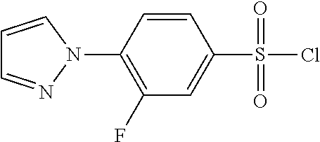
C1=CN(C2=C(F)C=C(S(Cl)(=O)=O)C=C2)N=C1
